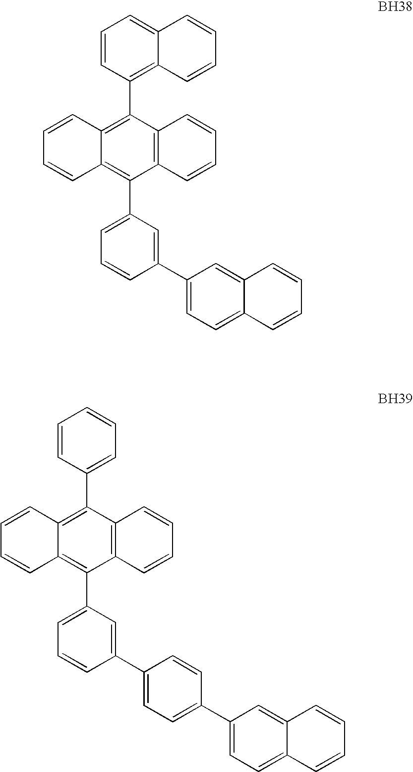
C1=CC(C2=C3C(=C(C4=CC=CC(C5=CC=C6C(=C5)C=CC=C6)=C4)C4=C2C=CC=C4)C=CC=C3)=C2C(=C1)C=CC=C2.C1=CC(C2=C3C(=C(C4=CC=CC(C5=CC=C(C6=CC=C7C(=C6)C=CC=C7)C=C5)=C4)C4=C2C=CC=C4)C=CC=C3)=CC=C1
